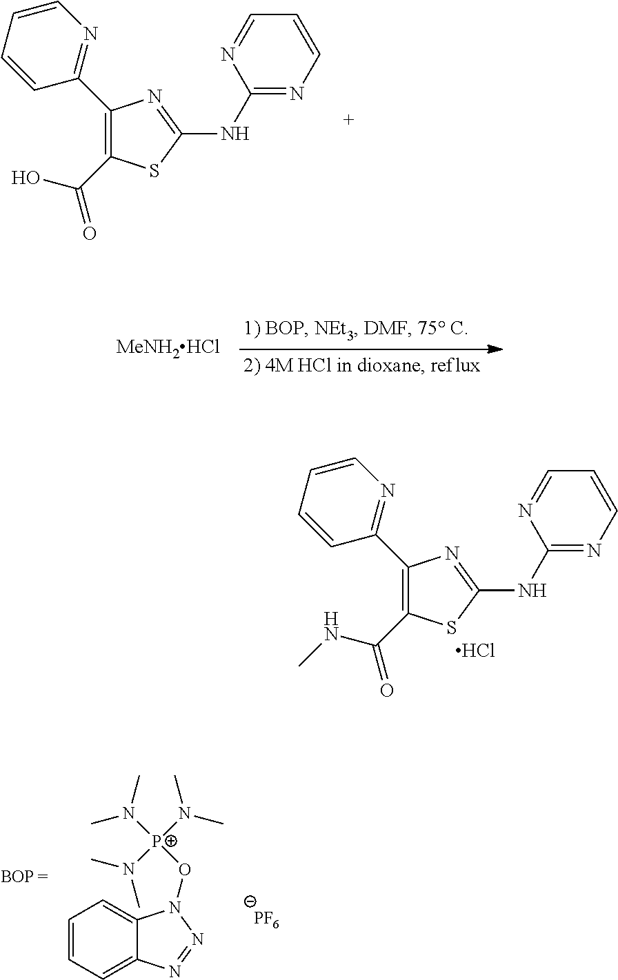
C1(C2=NC=CC=C2)=C(C(NC)=O)SC(NC2=NC=CC=N2)=N1.Cl.C1(C2=NC=CC=C2)=C(C(O)=O)SC(NC2=NC=CC=N2)=N1.[MeNH2HCl].C1=CC=C2C(=C1)N(O[P+](N(C)C)(N(C)C)N(C)C)N=N2.[PF6]
